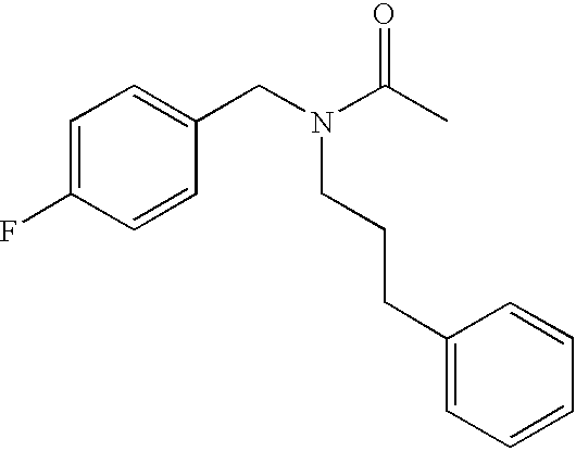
C1=C(F)C=CC(CN(C(C)=O)CCCC2=CC=CC=C2)=C1
